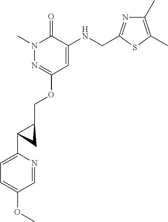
N1(C)N=C(OCC2C(C3=CC=C(OC)C=N3)C2)C=C(NCC2=NC(C)=C(C)S2)C1=O
